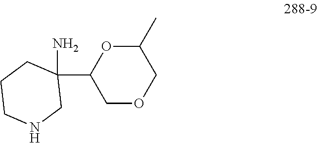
C1CNCC(N)(C2COCC(C)O2)C1
